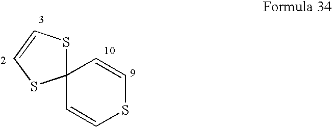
C1=CSC=CC12SC=CS2
